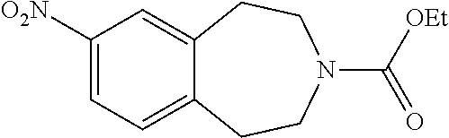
C1=C([O2N])C=C2C(=C1)CCN(C([OEt])=O)CC2
